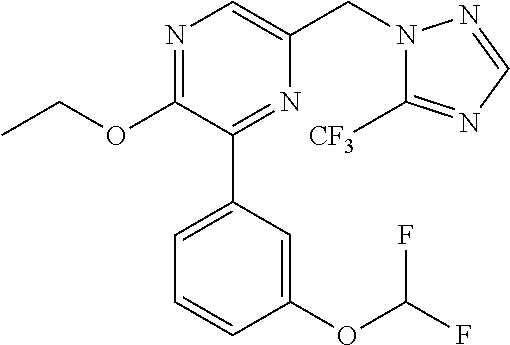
N1=C(OCC)C(C2=CC=CC(OC(F)F)=C2)=NC(CN2C([CF3])=NC=N2)=C1
